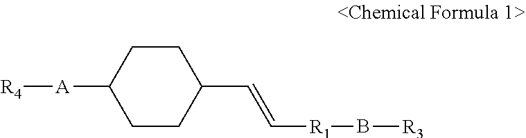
C1CC(C=C[R1]B[R3])CCC1[A][R4]
